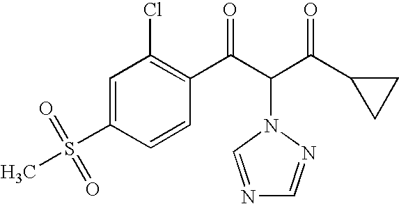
C1=C(S(C)(=O)=O)C=CC(C(C(C(C2CC2)=O)N2C=NC=N2)=O)=C1Cl
